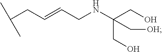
C(CC=CCNC(CO)(CO)C[OH])(C)C
